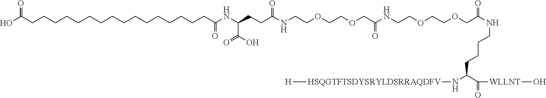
C(CCCCCCCCCCCCCC(NC(CCC(NCCOCCOCC(=O)NCCOCCOCC(NCCCCC(N[HSQGTFTSDYSRYLDSRRAQDFV][H])C([WLLNT]O)=O)=O)=O)C(O)=O)=O)CCC(O)=O
